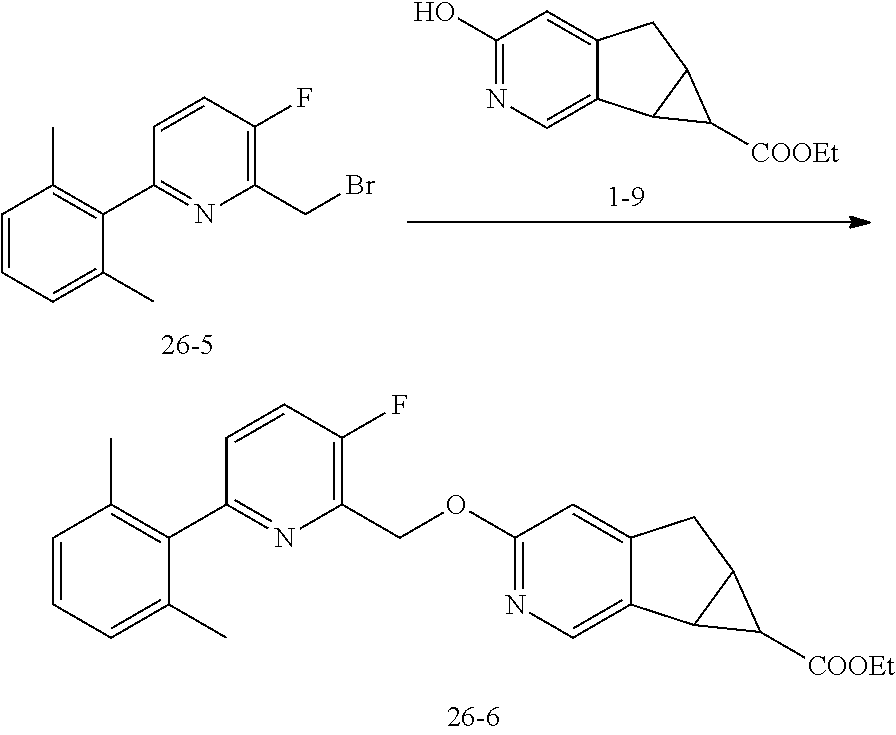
C1=CC(F)=C(COC2=NC=C3C(=C2)CC2C3C2[COOEt])N=C1C1=C(C)C=CC=C1C.C1=CC(F)=C(CBr)N=C1C1=C(C)C=CC=C1C.C1(O)=NC=C2C(=C1)CC1C2C1[COOEt]
